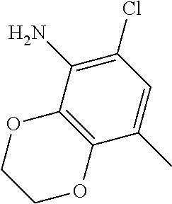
C1(C)=CC(Cl)=C(N)C2=C1OCCO2
